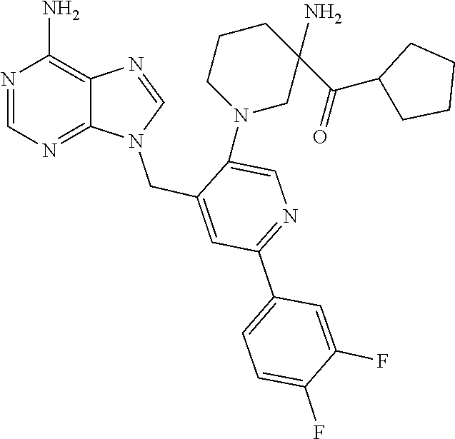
N1(CC2=CC(C3=CC=C(F)C(F)=C3)=NC=C2N2CCCC(N)(C(C3CCCC3)=O)C2)C=NC2=C(N)N=CN=C12
